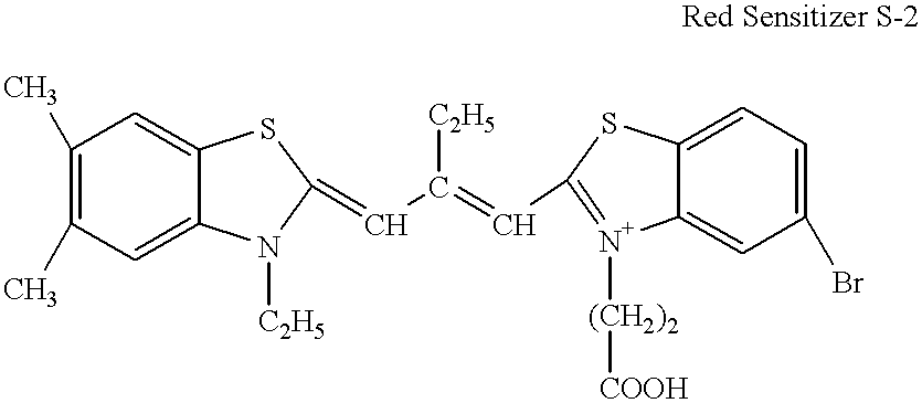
C1(C)=C(C)C=C2C(=C1)SC(=CC(=CC1=[N+]([(CH2)2][COOH])C3=CC(Br)=CC=C3S1)[C2H5])N2[C2H5]
